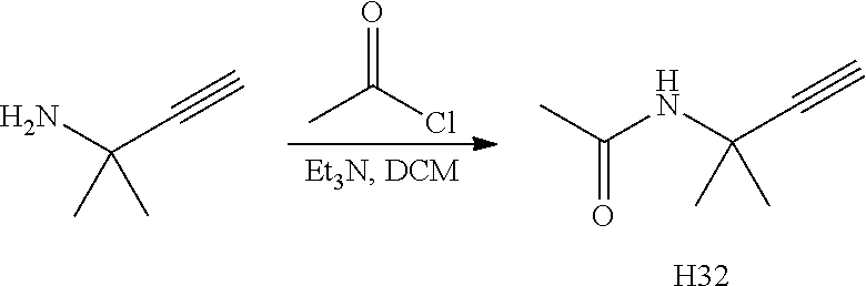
CC(=O)Cl.CC(NC(C#C)(C)C)=O.[H32].NC(C#C)(C)C
